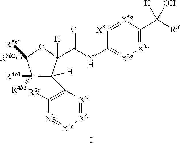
C1([R5b1])([R5b2])C([R4b1])([R4b2])C(C2=C([R2c])[X3c]=[X4c][X5c]=[X6c]2)([H])C(C(NC2=[X2a][X3a]=C(C([H])(O)[Rd])[X5a]=[X6a]2)=O)([H])O1.I
